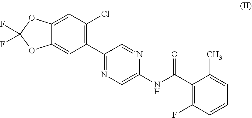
C1(C2=NC=C(NC(C3=C(F)C=CC=C3C)=O)N=C2)=C(Cl)C=C2C(=C1)OC(F)(F)O2
